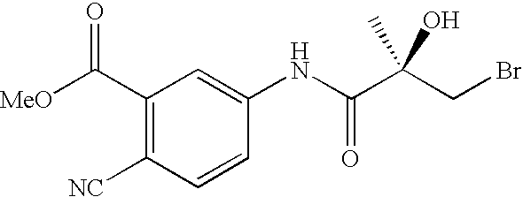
C1(C([MeO])=O)=C([NC])C=CC(NC(C(CBr)(C)O)=O)=C1
